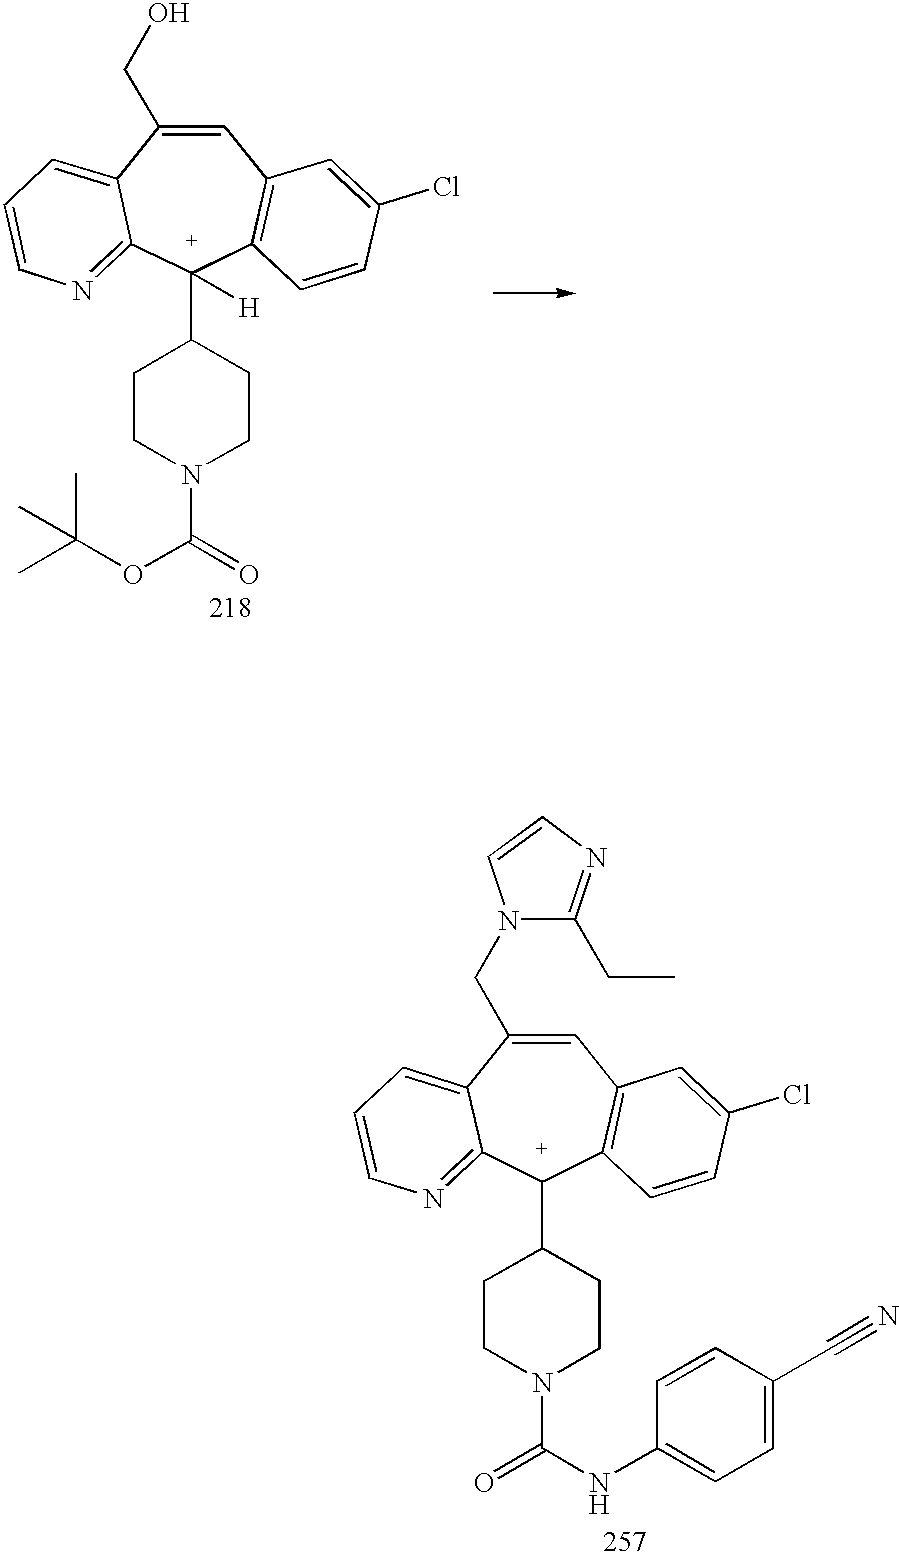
C1=C(CO)C2=CC=CN=C2[C+](C2CCN(C(=O)OC(C)(C)C)CC2)([H])C2=C1C=C(Cl)C=C2.C1=C(CN2C(CC)=NC=C2)C2=CC=CN=C2[C+](C2CCN(C(NC3=CC=C(C#N)C=C3)=O)CC2)C2=C1C=C(Cl)C=C2
